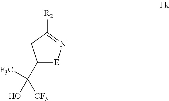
C1(C([CF3])([F3C])O)[E]N=C([R2])C1
